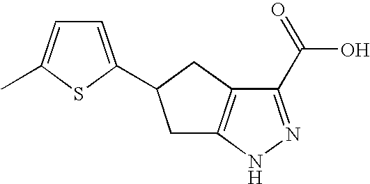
C1C2=C(CC1C1=CC=C(C)S1)C(C(O)=O)=NN2
